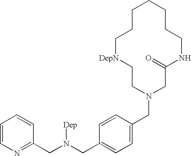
C1CC[DepN]CCN(CC2=CC=C(CN([Dep])CC3=NC=CC=C3)C=C2)CC(=O)NCCCC1
